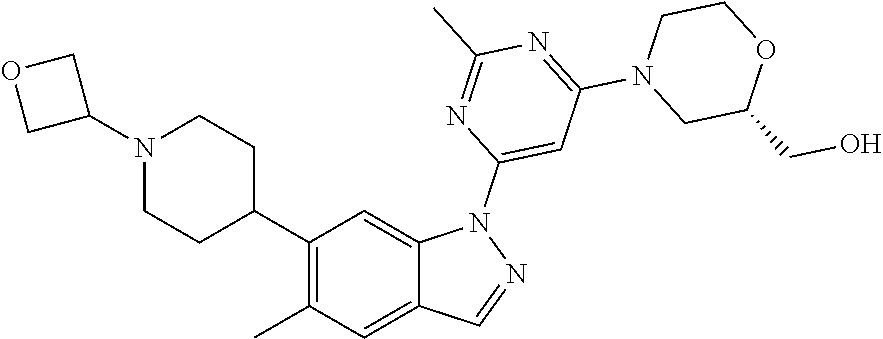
C1(C2CCN(C3COC3)CC2)=C(C)C=C2C(=C1)N(C1=CC(N3CC(CO)OCC3)=NC(C)=N1)N=C2
